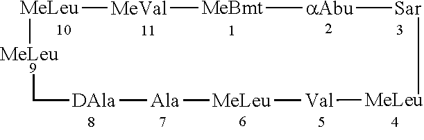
[MeLeu]([MeVal][MeBmt][aAbu][Sar][MeLeu][Val][MeLeu][Ala][DAla]CC)[MeLeu]
